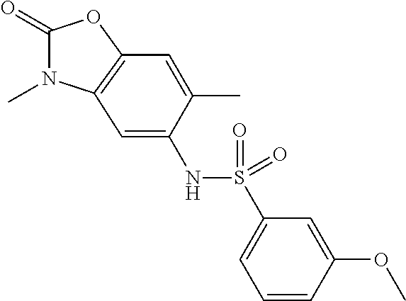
C1(=O)N(C)C2=C(O1)C=C(C)C(NS(C1=CC=CC(OC)=C1)(=O)=O)=C2
